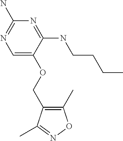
C(OC1=CN=C(N)N=C1NCCCC)C1=C(C)ON=C1C
